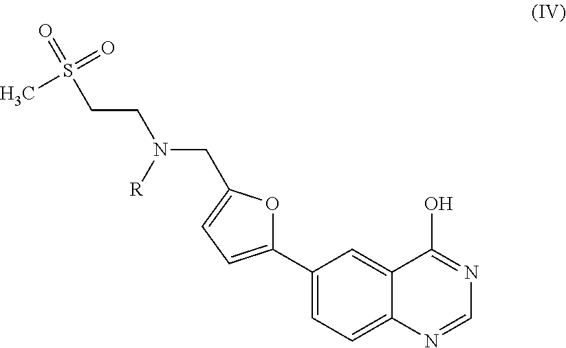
C1(C2=CC=C(CN(CCS(=O)(C)=O)[R])O2)=CC=C2C(=C1)C(O)=NC=N2
